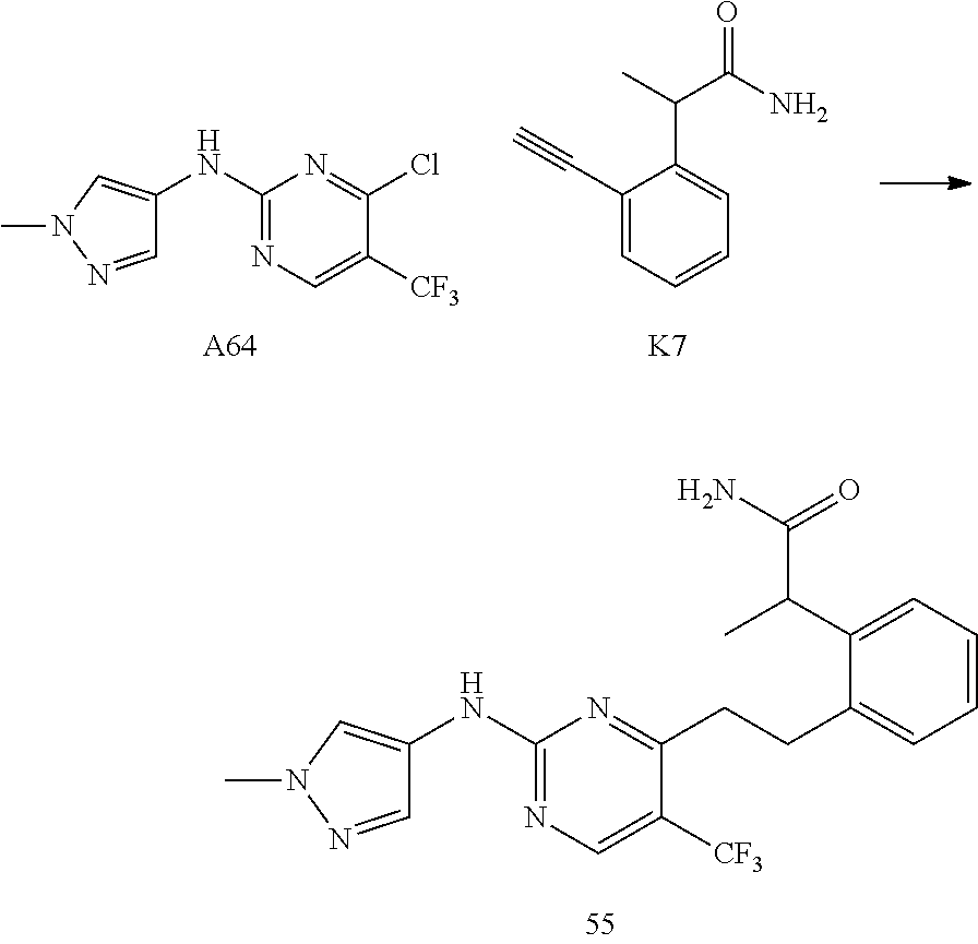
C1(NC2=CN(C)N=C2)=NC=C([CF3])C(CCC2=CC=CC=C2C(C)C(N)=O)=N1.C1(NC2=CN(C)N=C2)=NC=C([CF3])C(Cl)=N1.[A64].C1(C#C)=CC=CC=C1C(C)C(N)=O.[K7]
